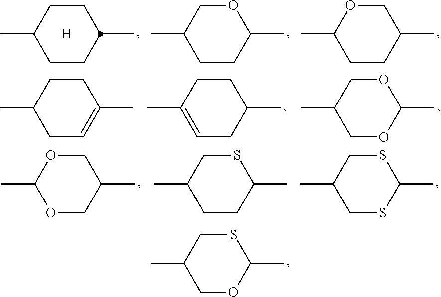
S1CC(C)COC1C.C1CC(C)CCC1C.[H].O1CC(C)CCC1C.C1OC(C)CCC1C.C1CC(C)=CCC1C.O1CC(C)COC1C.C1CC(C)CC=C1C.S1CC(C)CSC1C.S1CC(C)CCC1C.C1OC(C)OCC1C
